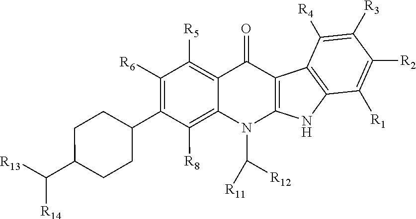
C1([R6])=C(C2CCC(C([R13])[R14])CC2)C([R8])=C2C(=C1[R5])C(=O)C1=C(NC3=C1C([R4])=C([R3])C([R2])=C3[R1])N2C([R11])[R12]
